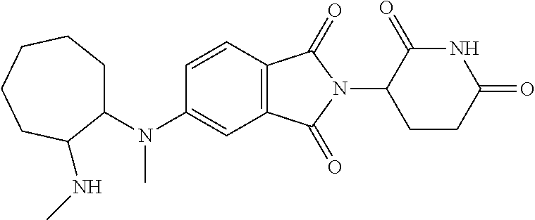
C1=CC2=C(C=C1N(C1CCCCCC1NC)C)C(=O)N(C1CCC(=O)NC1=O)C2=O
